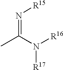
N(=C(N([R16])[R17])C)[R15]
